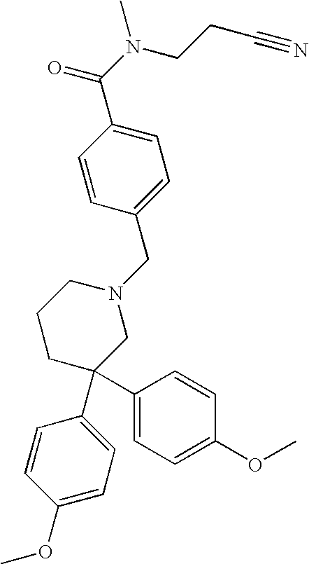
C1=C(C(N(CCC#N)C)=O)C=CC(CN2CCCC(C3=CC=C(OC)C=C3)(C3=CC=C(OC)C=C3)C2)=C1
